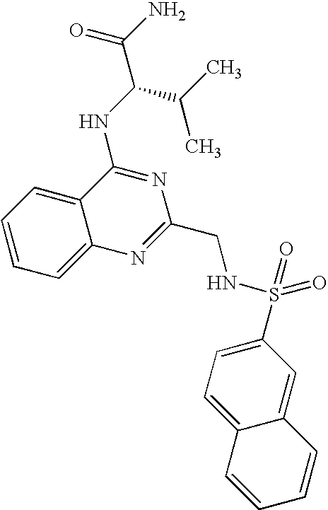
C1=CC=C2C(=C1)C(NC(C(C)C)C(N)=O)=NC(CNS(C1=CC=C3C(=C1)C=CC=C3)(=O)=O)=N2
